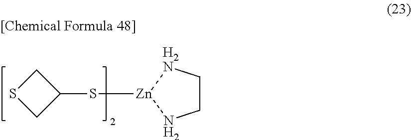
C1C[H2N][Zn](SC2CSC2)N1
